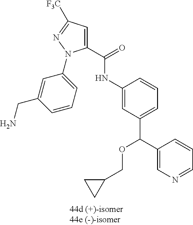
[F3C]C1=NN(C2=CC=CC(CN)=C2)C(C(NC2=CC(C(C3=CN=CC=C3)OCC3CC3)=CC=C2)=O)=C1
